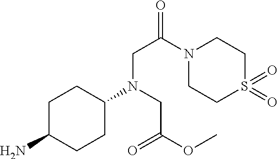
C1C(N)CCC(N(CC(OC)=O)CC(=O)N2CCS(=O)(=O)CC2)C1
